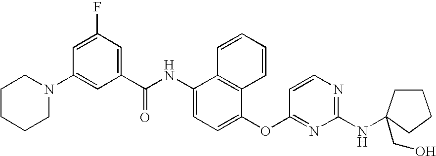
C1CCCN(C2=CC(C(NC3=CC=C(OC4=NC(NC5(CO)CCCC5)=NC=C4)C4=C3C=CC=C4)=O)=CC(F)=C2)C1
